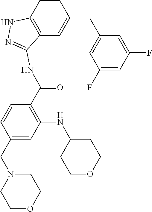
C(C1=CC(NC2CCOCC2)=C(C(=O)NC2=NNC3=C2C=C(CC2=CC(F)=CC(F)=C2)C=C3)C=C1)N1CCOCC1
